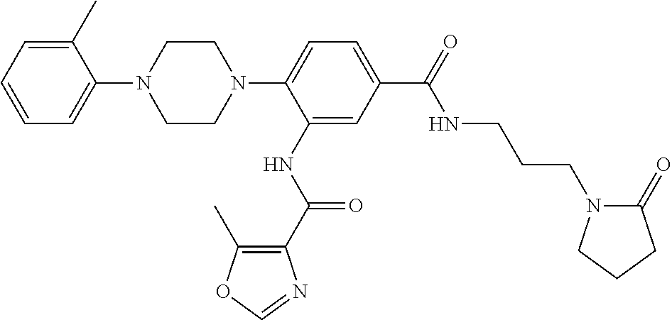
C1=C(C)C(N2CCN(C3=CC=C(C(NCCCN4C(=O)CCC4)=O)C=C3NC(=O)C3=C(C)OC=N3)CC2)=CC=C1
